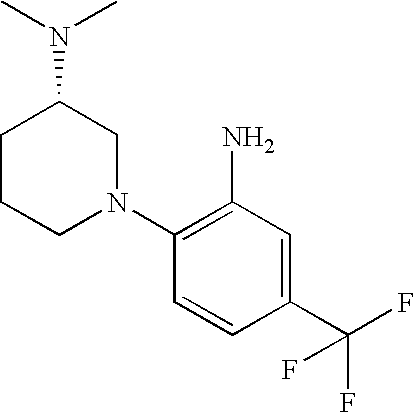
C1(N)=C(N2CC(N(C)C)CCC2)C=CC(C(F)(F)F)=C1
